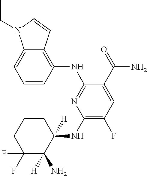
C1=CC(NC2=NC(NC3([H])C(N)([H])C(F)(F)CCC3)=C(F)C=C2C(=O)N)=C2C(=C1)N(CC)C=C2
